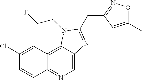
C1(Cl)=CC2=C3C(=CN=C2C=C1)N=C(CC1=NOC(C)=C1)N3CCF
